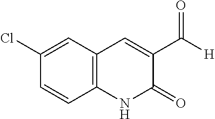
C1(Cl)=CC2=C(C=C1)NC(=O)C(C([H])=O)=C2
